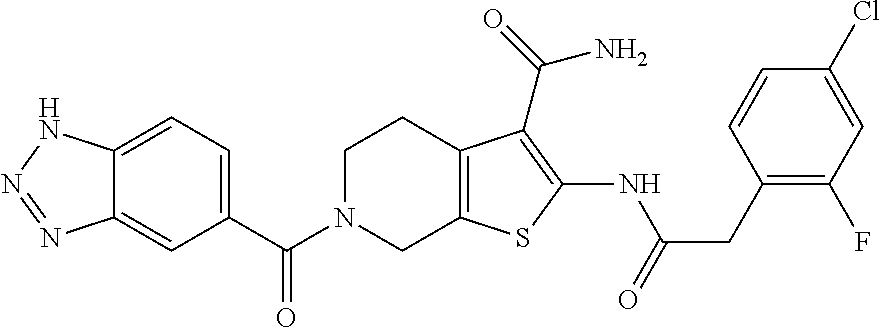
C1(C(N2CC3=C(CC2)C(C(=O)N)=C(NC(CC2=C(F)C=C(Cl)C=C2)=O)S3)=O)=CC=C2C(=C1)N=NN2
